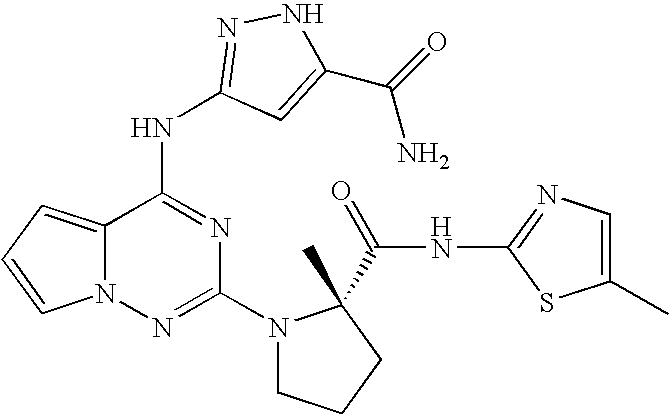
C1(N2CCCC2(C(NC2=NC=C(C)S2)=O)C)=NN2C(=CC=C2)C(NC2=NNC(C(=O)N)=C2)=N1
